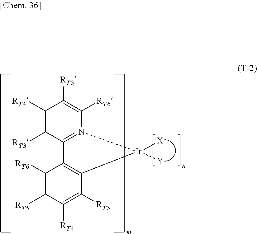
C1([RT6])=C([RT5])C([RT4])=C([RT3])C2=C1C1=N([Ir]2([X])[Y])C([RT6])=C([RT5])C([RT4])=C1[RT3]
